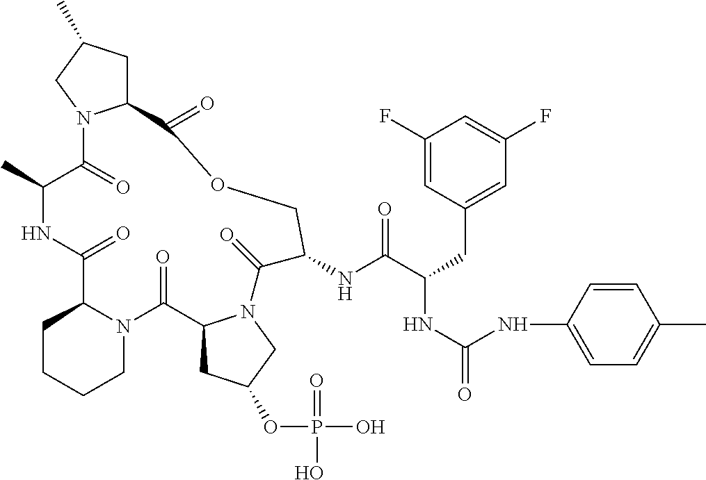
C1CCCN2C1C(=O)NC(C)C(=O)N1C(CC(C)C1)C(=O)OCC(NC(C(CC1=CC(F)=CC(F)=C1)NC(=O)NC1=CC=C(C)C=C1)=O)C(=O)N1C(C2=O)CC(OP(O)(=O)O)C1
